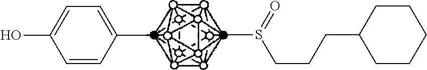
C1=CC(C)=CC=C1O.CS(CCCC1CCCCC1)=O
